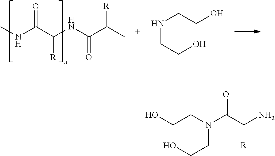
CNC(C(NC(C(C)[R])=O)[R])=O.N(CCO)CCO.OCCN(C(C(N)[R])=O)CCO
